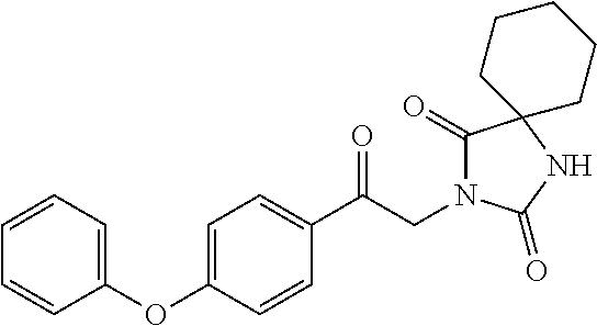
C1(C(CN2C(=O)C3(NC2=O)CCCCC3)=O)=CC=C(OC2=CC=CC=C2)C=C1
